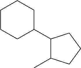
C1CCC(C2C(C)CCC2)CC1
